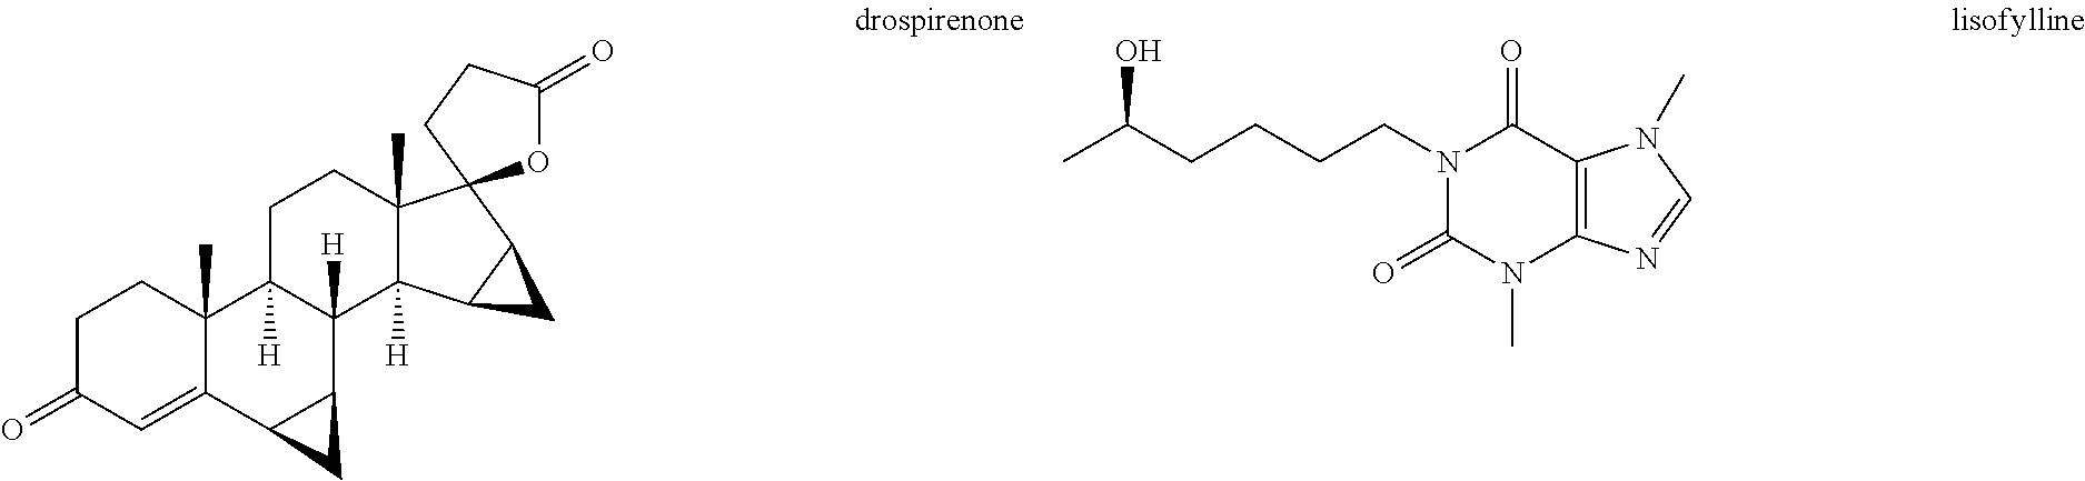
C1C(=O)C=C2C(C)(C1)C1([H])C([H])(C3C2C3)C2([H])C(C)(CC1)C1(C3C2C3)OC(=O)CC1.N1(CCCCC(C)O)C(=O)N(C)C2=C(C1=O)N(C)C=N2
